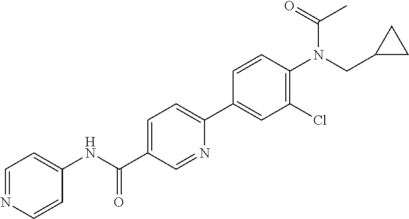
N(C(C1=CC=C(C2=CC(Cl)=C(N(CC3CC3)C(=O)C)C=C2)N=C1)=O)C1=CC=NC=C1
